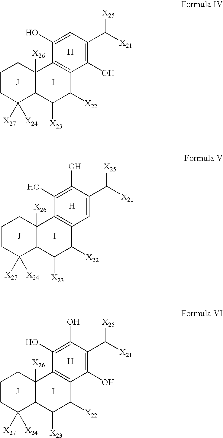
C1CC([X24])([X27])C2C([X26])(C1)C1=C(C([X22])C2[X23])C(O)=C(C([X21])[X25])C=C1O.I.[H].C1CC([X24])([X27])C2C([X26])(C1)C1=C(C([X22])C2[X23])C=C(C([X21])[X25])C(O)=C1O.I.[H].C1CC([X24])([X27])C2C([X26])(C1)C1=C(C([X22])C2[X23])C(O)=C(C([X21])[X25])C(O)=C1O.I.[H]
